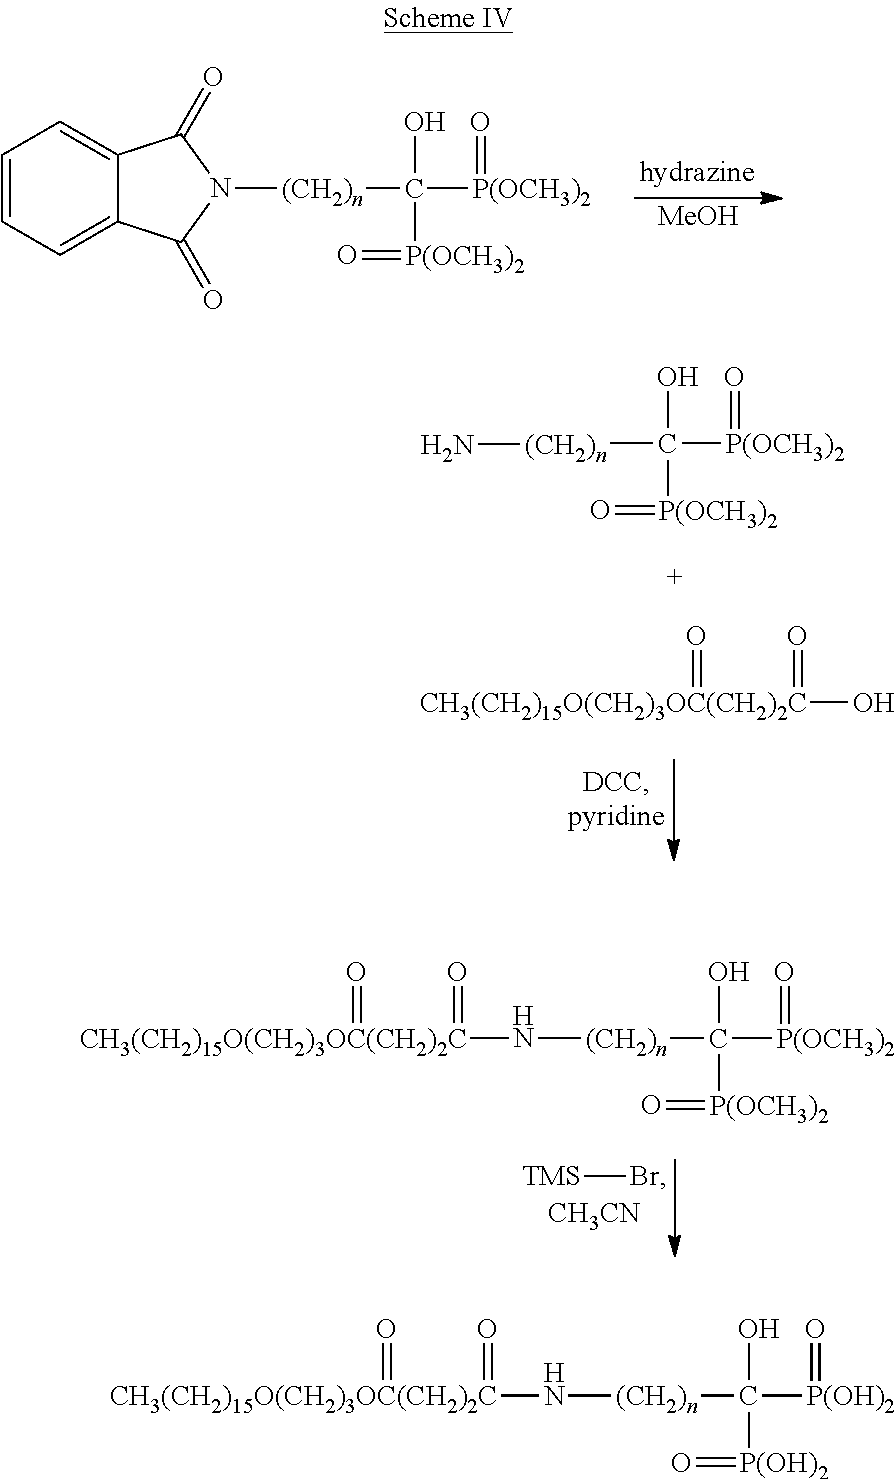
C1=CC=C2C(=C1)C(=O)N([(CH2)n]C([P(OCH3)2]=O)(O)[P(OCH3)2]=O)C2=O.[MeOH].Br[TMS].[CH3CN].N([CH3(CH2)15O(CH2)3OC(CH2)2C](=O)=O)[(CH2)n]C([P(OCH3)2]=O)(O)[P(OCH3)2]=O.C([(CH2)n]N)([P(OCH3)2]=O)(O)[P(OCH3)2]=O.O[CH3(CH2)15O(CH2)3OC(CH2)2C](=O)=O.N([CH3(CH2)15O(CH2)3OC(CH2)2C](=O)=O)[(CH2)n]C([P(OH)2]=O)(O)[P(OH)2]=O
